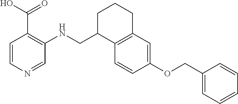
C1=CN=CC(NCC2C3=C(CCC2)C=C(OCC2=CC=CC=C2)C=C3)=C1C(=O)O
